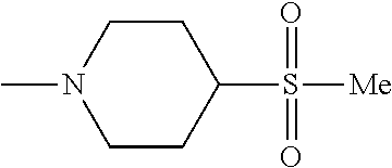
C1CC(S([Me])(=O)=O)CCN1C
